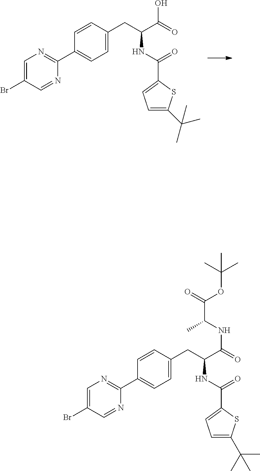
C1=C(Br)C=NC(C2=CC=C(CC(C(=O)O)NC(=O)C3=CC=C(C(C)(C)C)S3)C=C2)=N1.C1=C(Br)C=NC(C2=CC=C(CC(C(=O)NC(C)C(OC(C)(C)C)=O)NC(=O)C3=CC=C(C(C)(C)C)S3)C=C2)=N1
